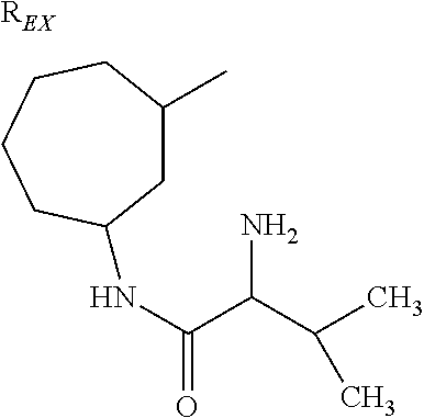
[REX].C1C(C)CCCCC1NC(C(C(C)C)N)=O
